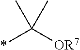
*C([OR7])(C)C
